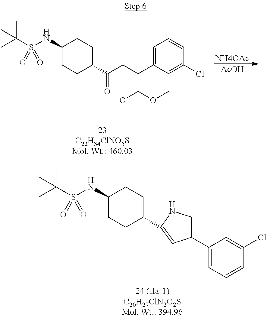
C1(NS(C(C)(C)C)(=O)=O)CCC(C2=CC(C3=CC=CC(Cl)=C3)=CN2)CC1.[NH4OAc].[AcOH].C1(NS(C(C)(C)C)(=O)=O)CCC(C(CC(C2=CC=CC(Cl)=C2)C(OC)OC)=O)CC1
